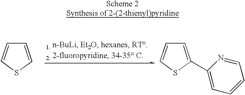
C1(C2=CC=CC=N2)=CC=CS1.C1=CC=CS1
